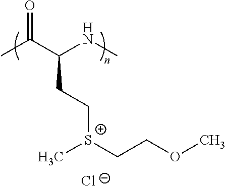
CC(C(NC)CC[S+](CCOC)C)=O.[Cl-]
